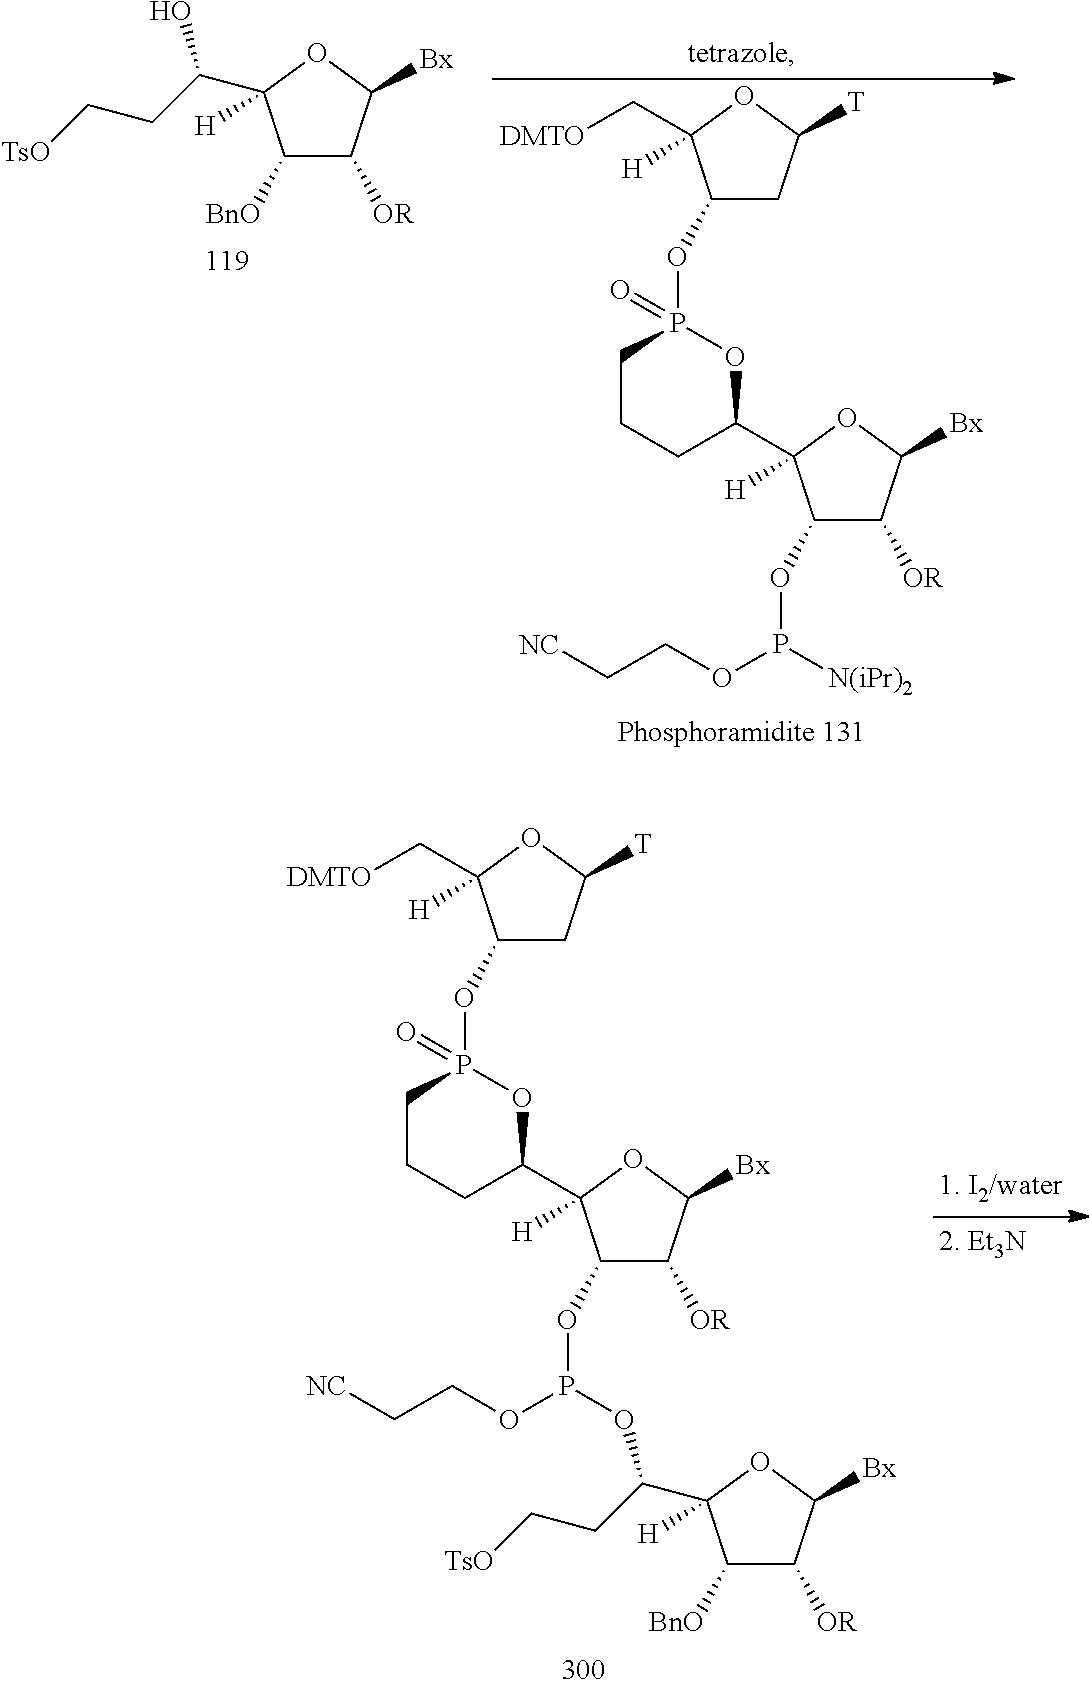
C1(OP(OCC[NC])OC(CC[TsO])C2([H])C([BnO])C([OR])C([Bx])O2)C([OR])C([Bx])OC1([H])C1CCCP(OC2CC([T])OC2(C[DMTO])[H])(=O)O1.C1(OP(OCC[NC])[N(iPr)2])C([OR])C([Bx])OC1([H])C1CCCP(OC2CC([T])OC2(C[DMTO])[H])(=O)O1.C1([BnO])C([OR])C([Bx])OC1(C(CC[TsO])O)[H]
